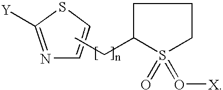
N1=C([Y])SC=C1.CCC1S(=O)(=O[X])CCC1
